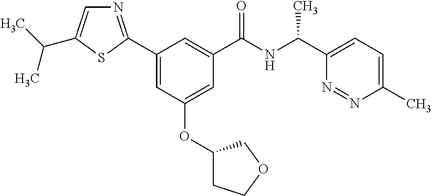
C1(C2=NC=C(C(C)C)S2)=CC(OC2CCOC2)=CC(C(NC(C2=CC=C(C)N=N2)C)=O)=C1
